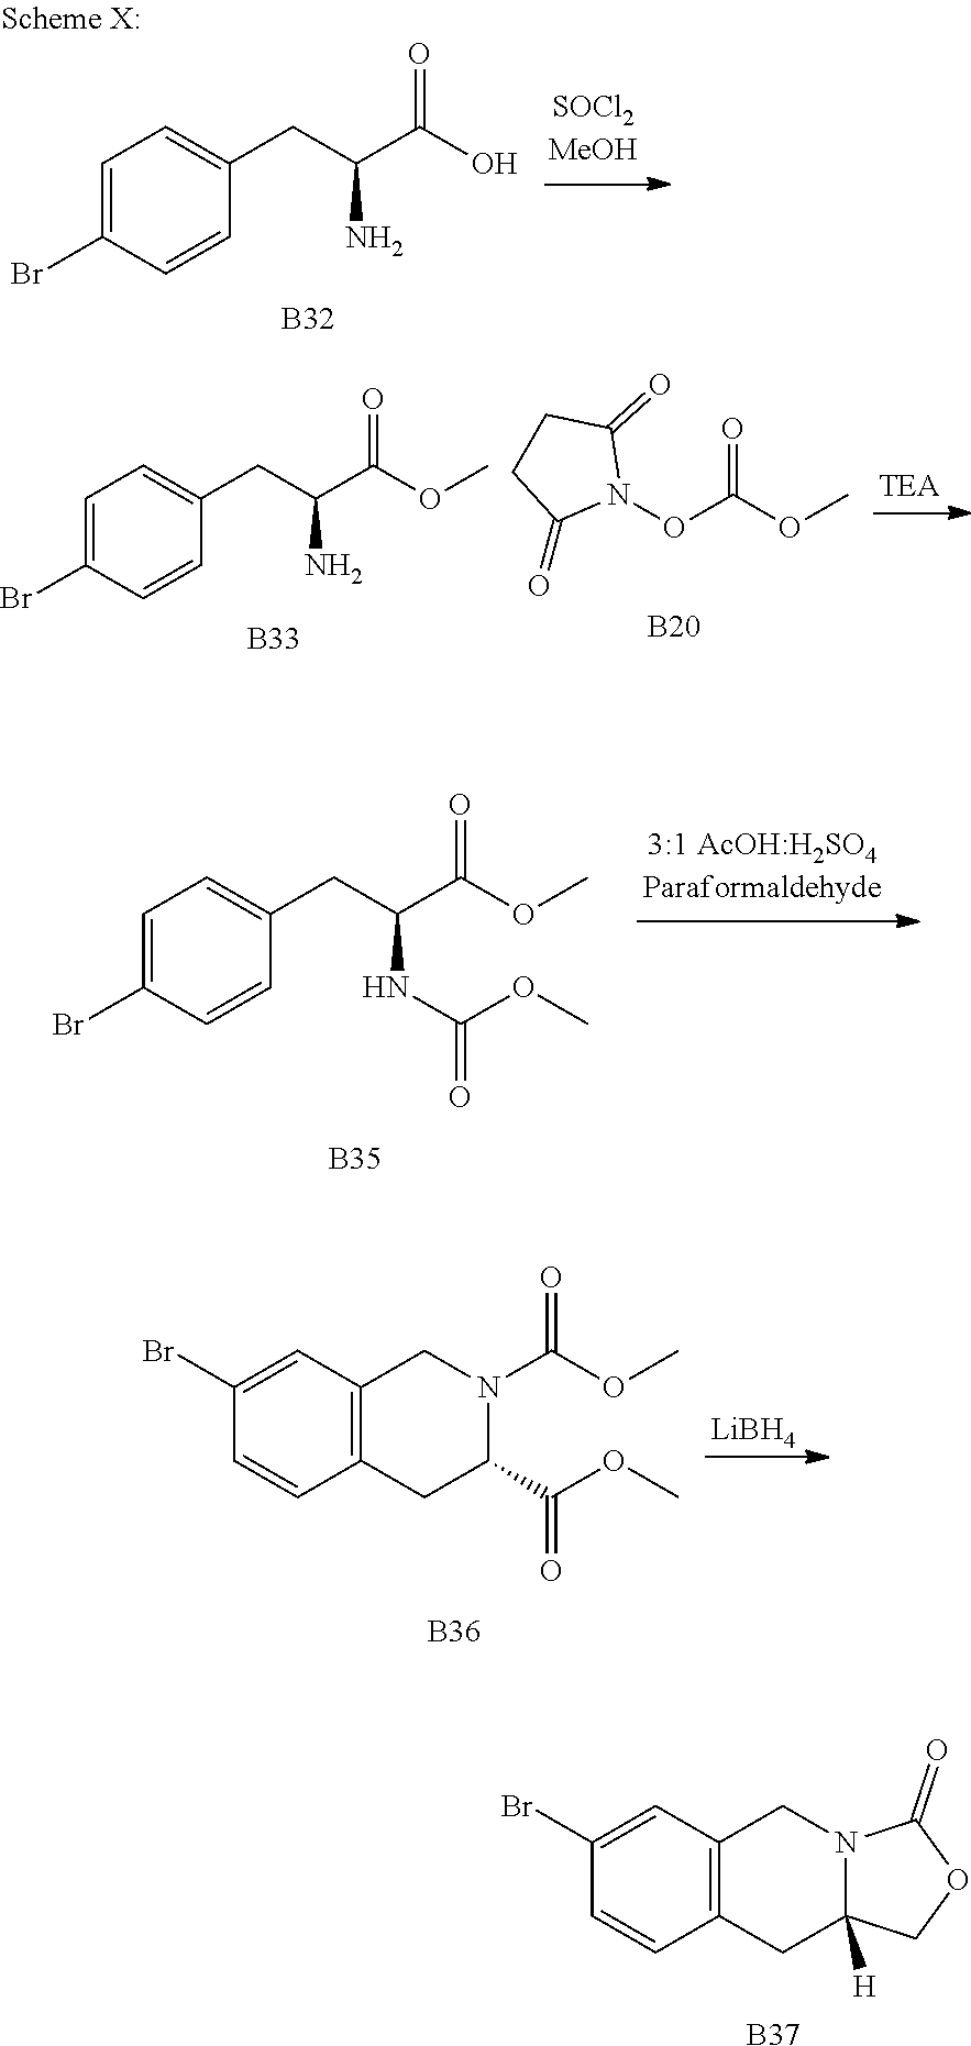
C1=C(Br)C=CC(CC(C(O)=O)N)=C1.[B32].C1=C(Br)C=CC(CC(C(OC)=O)N)=C1.[B33].N1(OC(OC)=O)C(=O)CCC1=O.[B20].C1(Br)=CC2=C(C=C1)CC1([H])N(C2)C(=O)OC1.[B37].C1=C(Br)C=CC(CC(C(OC)=O)NC(=O)OC)=C1.[B35].C1(Br)=CC2=C(C=C1)CC(C(=O)OC)N(C(OC)=O)C2.[B36].[LiBH4]
